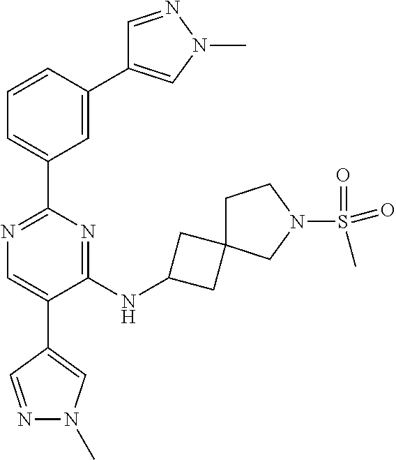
N1=C(C2=CC=CC(C3=CN(C)N=C3)=C2)N=C(NC2CC3(C2)CCN(S(=O)(=O)C)C3)C(C2=CN(C)N=C2)=C1
